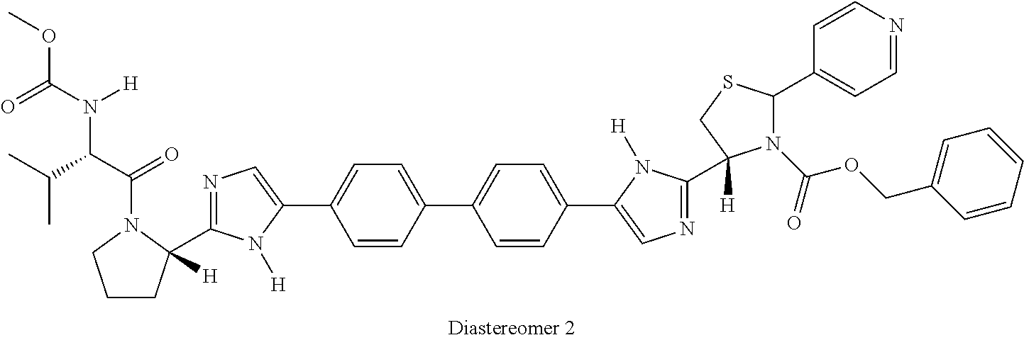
C1(C2([H])CCCN2C(C(C(C)C)N(C(=O)OC)[H])=O)=NC=C(C2=CC=C(C3=CC=C(C4=CN=C(C5([H])N(C(=O)OCC6=CC=CC=C6)C(C6=CC=NC=C6)SC5)N4[H])C=C3)C=C2)N1[H]
